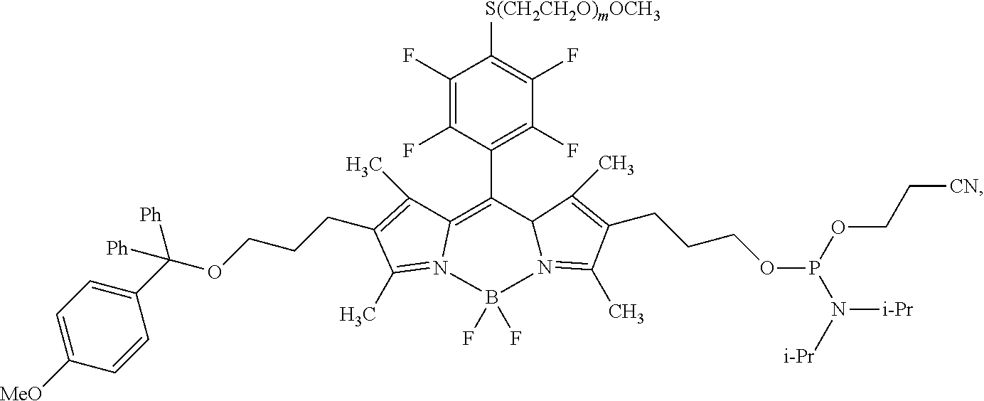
C1(F)=C(F)C(C2=C3C(C)=C(CCCOC([Ph])([Ph])C4=CC=C([MeO])C=C4)C(C)=N3B(F)(F)N3=C(C)C(CCCOP(OCC[CN])N([i-Pr])[i-Pr])=C(C)C23)=C(F)C(F)=C1[S(CH2CH2O)mOCH3]
